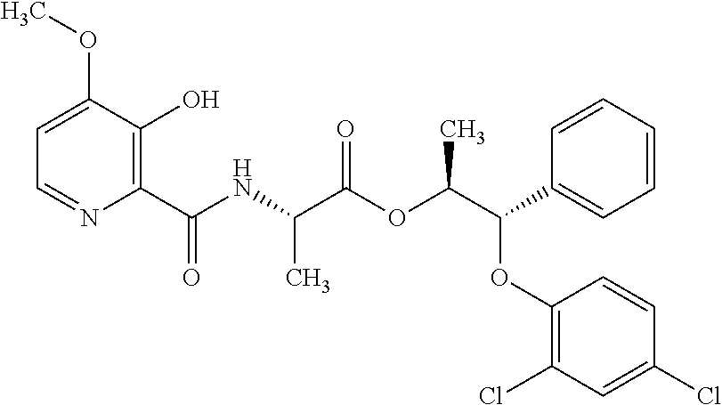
N(C(C(OC(C(C1=CC=CC=C1)OC1=C(Cl)C=C(Cl)C=C1)C)=O)C)C(C1=C(O)C(OC)=CC=N1)=O
